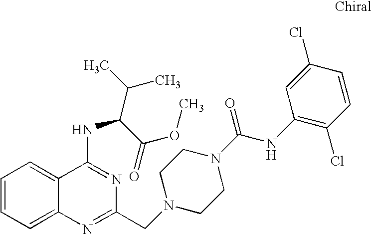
C1=CC=C2C(=C1)C(NC(C(C)C)C(OC)=O)=NC(CN1CCN(C(NC3=C(Cl)C=CC(Cl)=C3)=O)CC1)=N2
